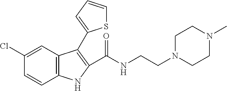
C12=C(C=C(Cl)C=C1)C(C1=CC=CS1)=C(C(NCCN1CCN(C)CC1)=O)N2
